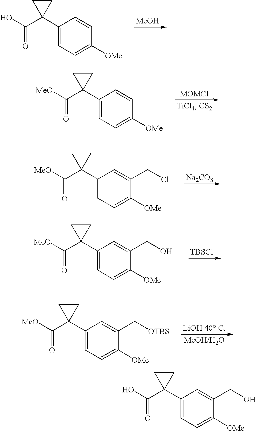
O=C(C1(C2=CC=C([OMe])C=C2)CC1)O.[MeOH].O=C(C1(C2=CC=C([OMe])C=C2)CC1)[MeO].[MOMCl].O=C(C1(C2=CC=C([OMe])C(CCl)=C2)CC1)[MeO].[Na2CO3].O=C(C1(C2=CC=C([OMe])C(CO)=C2)CC1)[MeO].[TBSCl].O=C(C1(C2=CC=C([OMe])C(C[OTBS])=C2)CC1)[MeO].[LiOH 40 C].O=C(C1(C2=CC=C([OMe])C(CO)=C2)CC1)O
